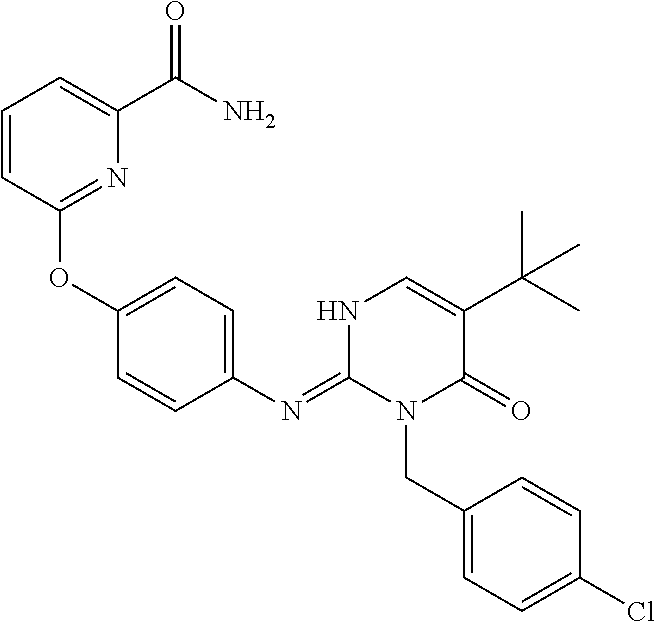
C1(OC2=CC=C(N=C3N(CC4=CC=C(Cl)C=C4)C(=O)C(C(C)(C)C)=CN3)C=C2)=NC(C(=O)N)=CC=C1
